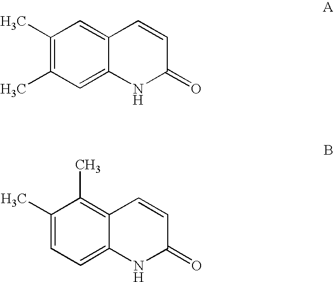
C1(C)=C(C)C=C2C(=C1)C=CC(=O)N2.C1(C)=CC=C2C(=C1C)C=CC(=O)N2
